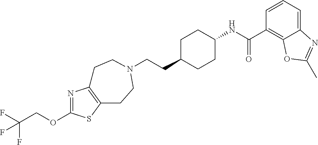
C(CC1CCC(NC(C2=C3C(=CC=C2)N=C(C)O3)=O)CC1)N1CCC2=C(N=C(OCC(F)(F)F)S2)CC1
